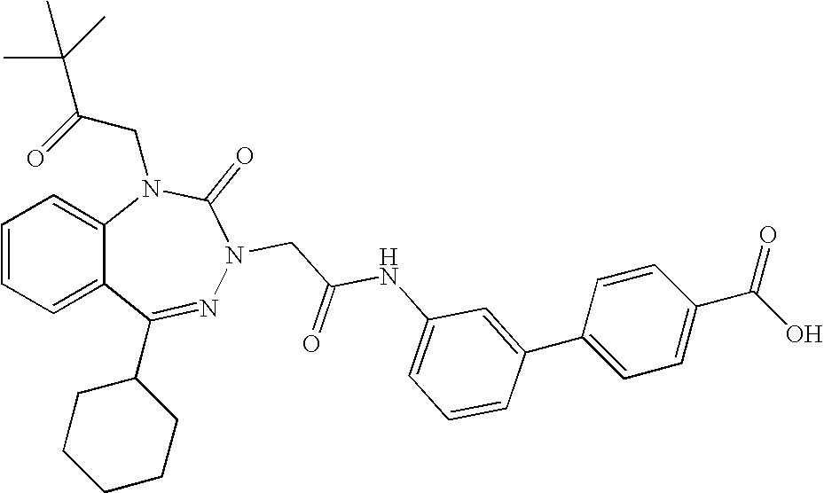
C1=CC=C2C(=C1)N(CC(=O)C(C)(C)C)C(=O)N(CC(NC1=CC=CC(C3=CC=C(C(O)=O)C=C3)=C1)=O)N=C2C1CCCCC1
